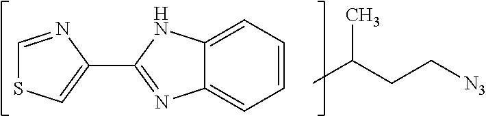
C12=CC=CC=C1N=C(C1=CSC=N1)N2.CC(CC[N3])C
